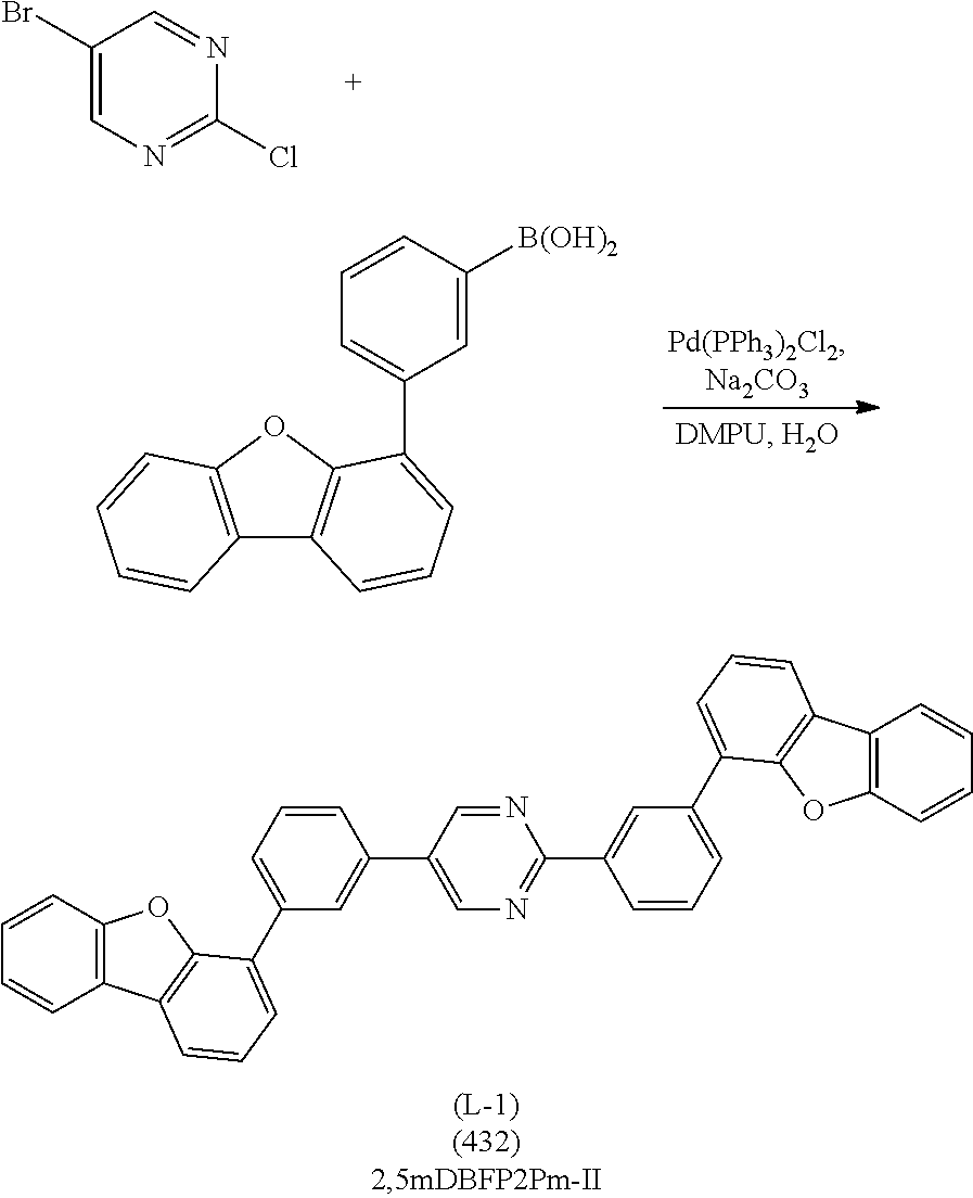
C1(Br)=CN=C(Cl)N=C1.C12=C(C=CC=C1)OC1=C2C=CC=C1C1=CC=CC(C2=CN=C(C3=CC(C4=CC=CC5=C4OC4=C5C=CC=C4)=CC=C3)N=C2)=C1.C1=C([B(OH)2])C=CC=C1C1=CC=CC2=C1OC1=C2C=CC=C1
